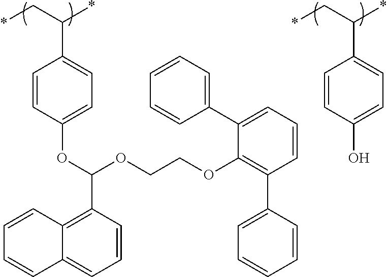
C12=C(C(OC3=CC=C(C(C*)*)C=C3)OCCOC3=C(C4=CC=CC=C4)C=CC=C3C3=CC=CC=C3)C=CC=C1C=CC=C2.C1(O)=CC=C(C(C*)*)C=C1
